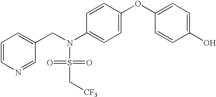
C1=CN=CC(CN(S(=O)(=O)C[CF3])C2=CC=C(OC3=CC=C(O)C=C3)C=C2)=C1
